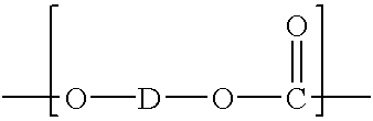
CO[D]OC(C)=O
